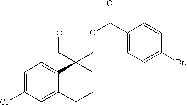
C(C1(COC(=O)C2=CC=C(Br)C=C2)CCCC2=CC(Cl)=CC=C12)=O
